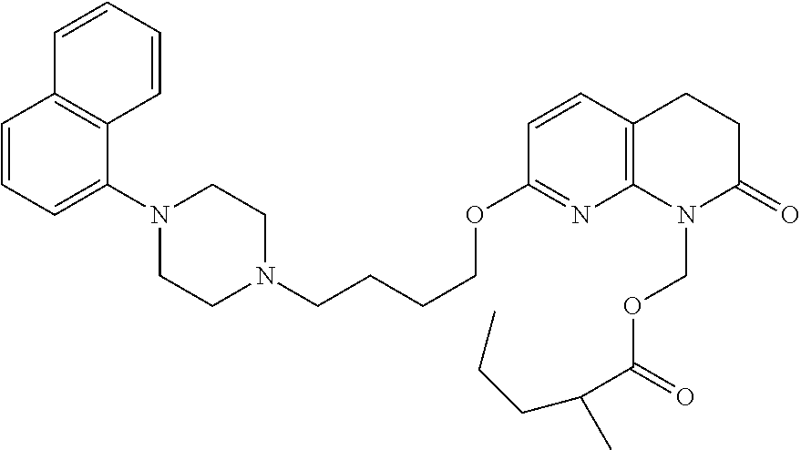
C1=CC=C(N2CCN(CCCCOC3=NC4=C(C=C3)CCC(=O)N4COC(C(C)CCC)=O)CC2)C2=C1C=CC=C2
